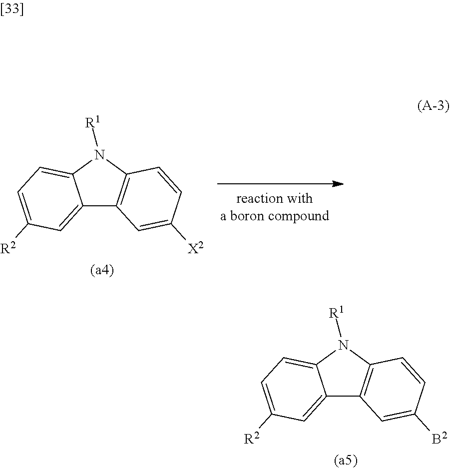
C12=CC([R2])=CC=C1N([R1])C1=C2C=C([X2])C=C1.C12=CC([R2])=CC=C1N([R1])C1=C2C=C([B2])C=C1
